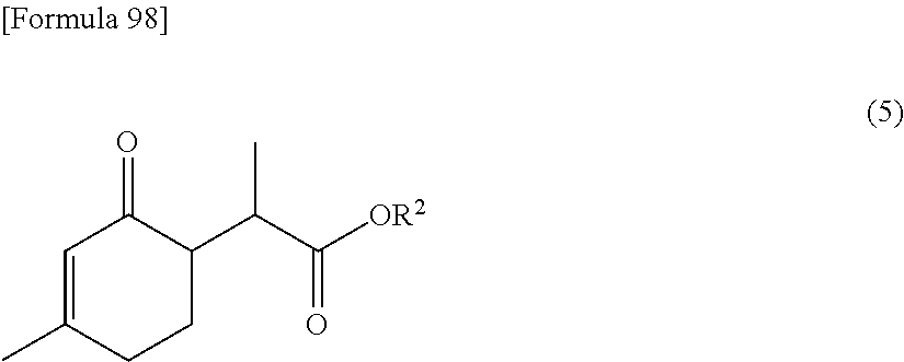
C1=C(C)CCC(C(C([OR2])=O)C)C1=O
